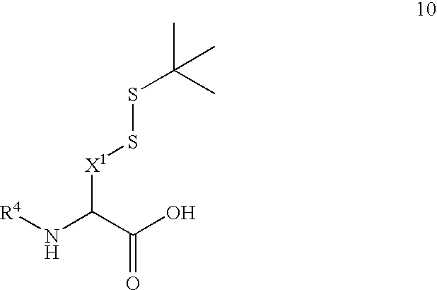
[R4]NC(C(O)=O)[X1]SSC(C)(C)C
